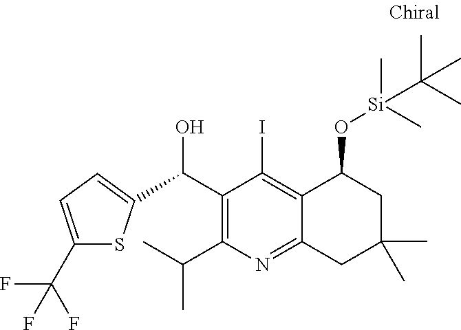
C1(C(O)C2=CC=C(C(F)(F)F)S2)=C(C(C)C)N=C2C(=C1I)C(O[Si](C(C)(C)C)(C)C)CC(C)(C)C2
